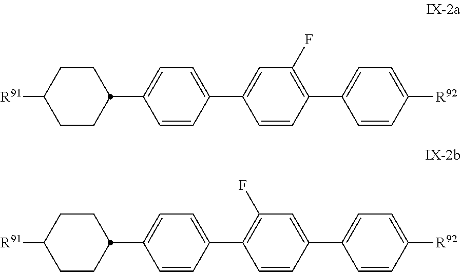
C1=CC([R92])=CC=C1C1=C(F)C=C(C2=CC=C(C3CCC([R91])CC3)C=C2)C=C1.C1=CC([R92])=CC=C1C1=CC(F)=C(C2=CC=C(C3CCC([R91])CC3)C=C2)C=C1
